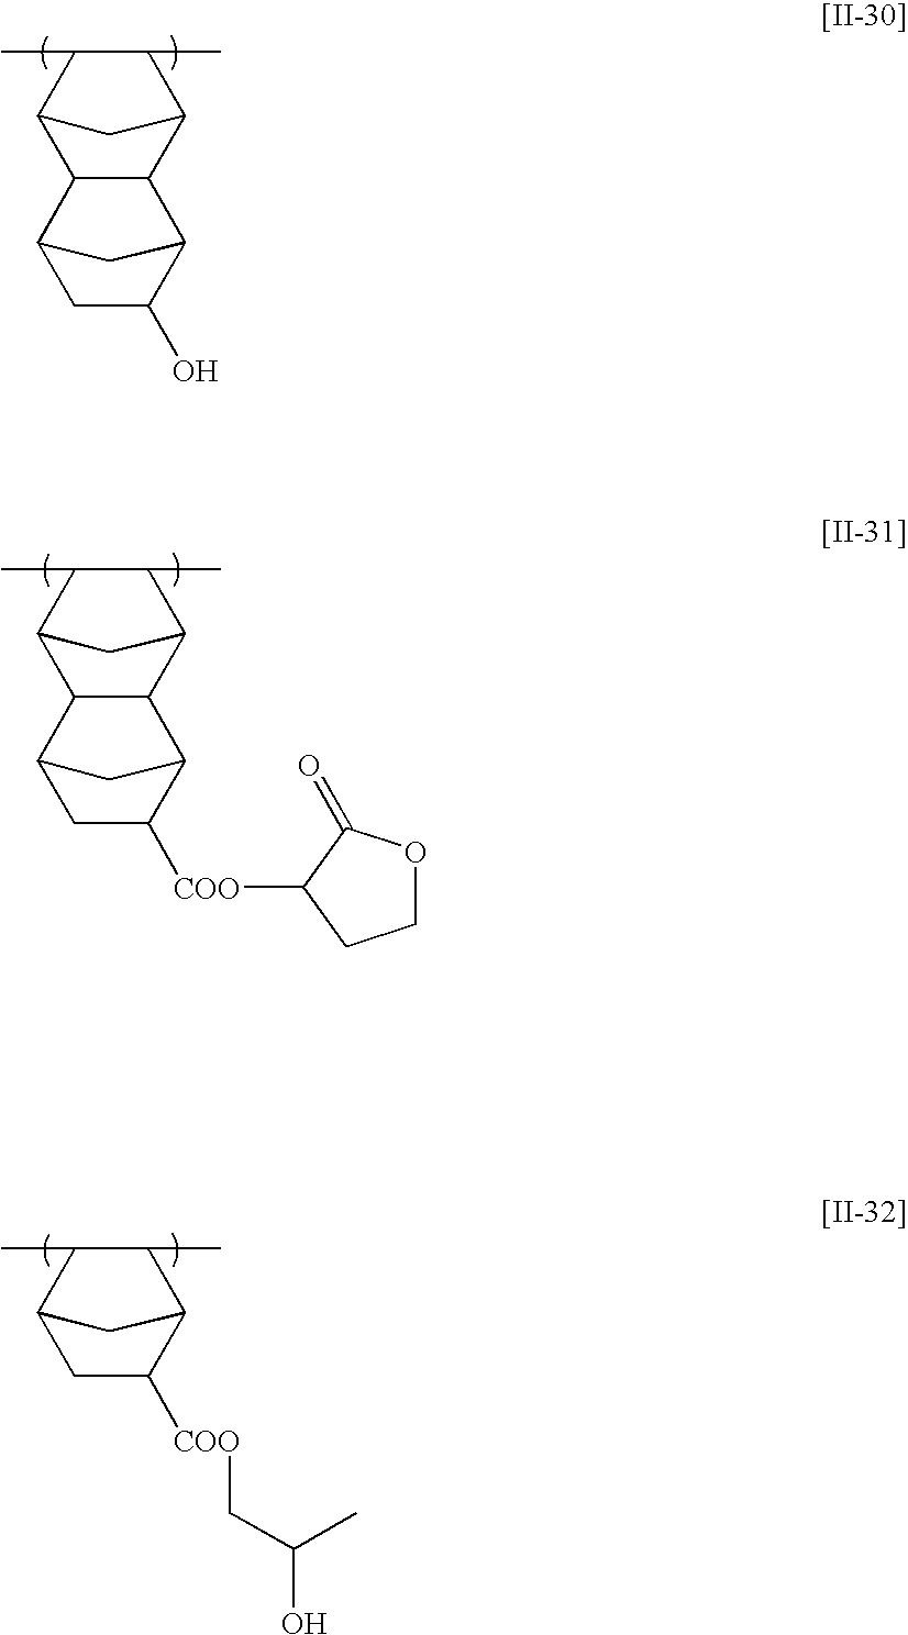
C12C(C)C(C)C(C1)CC2[COO]CC(O)C.C12C(C)C(C)C(C1)C1C2C2C(O)CC1C2.C12C(C)C(C)C(C1)C1C2C2C([COO]C3C(=O)OCC3)CC1C2
